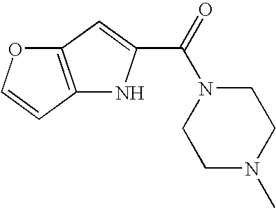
C12=C(C=CO1)NC(C(=O)N1CCN(C)CC1)=C2
